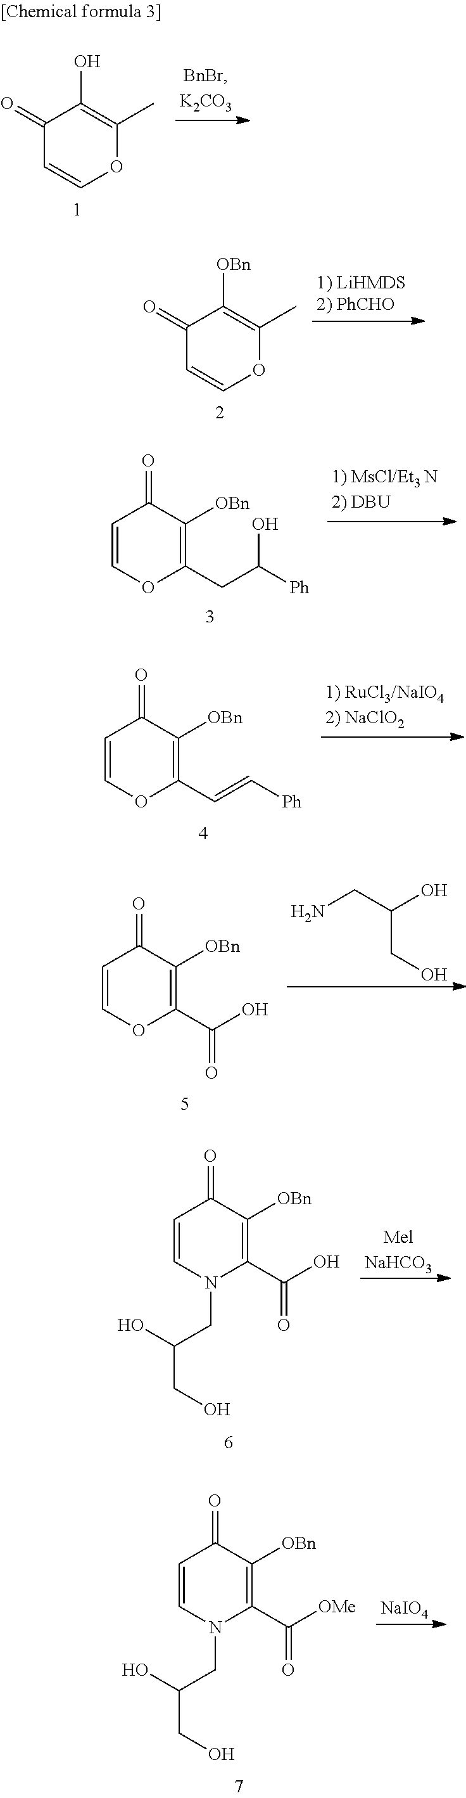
C1(=O)C=COC(C)=C1[OBn].C1(=O)C=COC(C)=C1O.C1=COC(CC([Ph])O)=C([OBn])C1=O.C1=COC(C=C[Ph])=C([OBn])C1=O.C1=COC(C(O)=O)=C([OBn])C1=O.NCC(O)CO.[MelNaHCO3].C1=CN(CC(O)CO)C(C(O)=O)=C([OBn])C1=O.[NaIO4].C1=CN(CC(O)CO)C(C([OMe])=O)=C([OBn])C1=O
